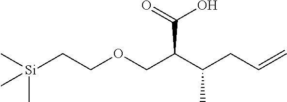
[Si](CCOCC(C(CC=C)C)C(O)=O)(C)(C)C
